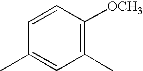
C1(C)=CC(C)=C([OCH3])C=C1
